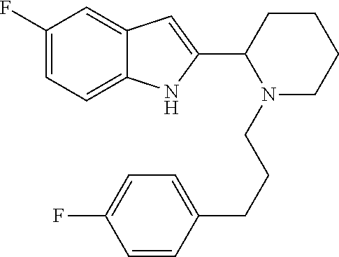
C1(F)=CC=C2C(=C1)C=C(C1N(CCCC3=CC=C(F)C=C3)CCCC1)N2
